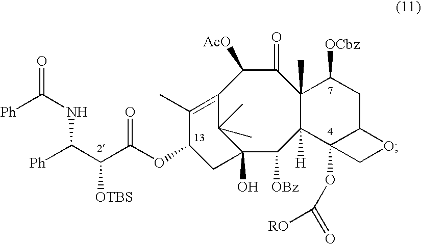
C12(O)C([OBz])C3([H])C(C)(C(=O)C([AcO])C(=C(C)C(OC(C(C([Ph])NC(=O)[Ph])[OTBS])=O)C1)C2(C)C)C([OCbz])CC1C3(OC([RO])=O)CO1
